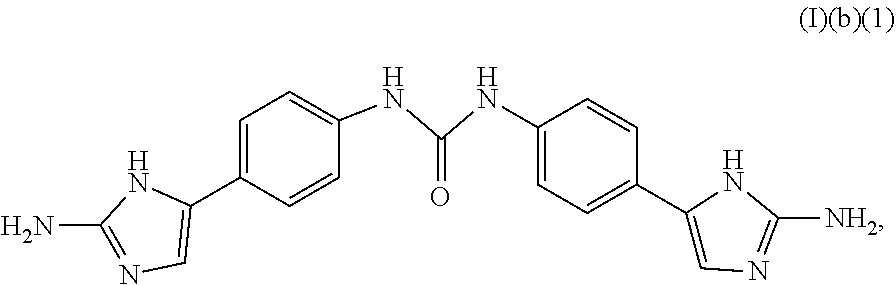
C1=C(C2=CN=C(N)N2)C=CC(NC(NC2=CC=C(C3=CN=C([NH2])N3)C=C2)=O)=C1
